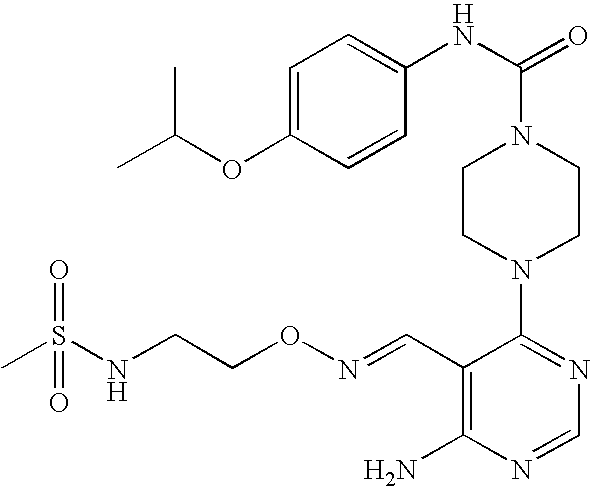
C1(N2CCN(C(NC3=CC=C(OC(C)C)C=C3)=O)CC2)=NC=NC(N)=C1C=NOCCNS(C)(=O)=O
